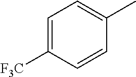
C1=C([F3C])C=CC(C)=C1
